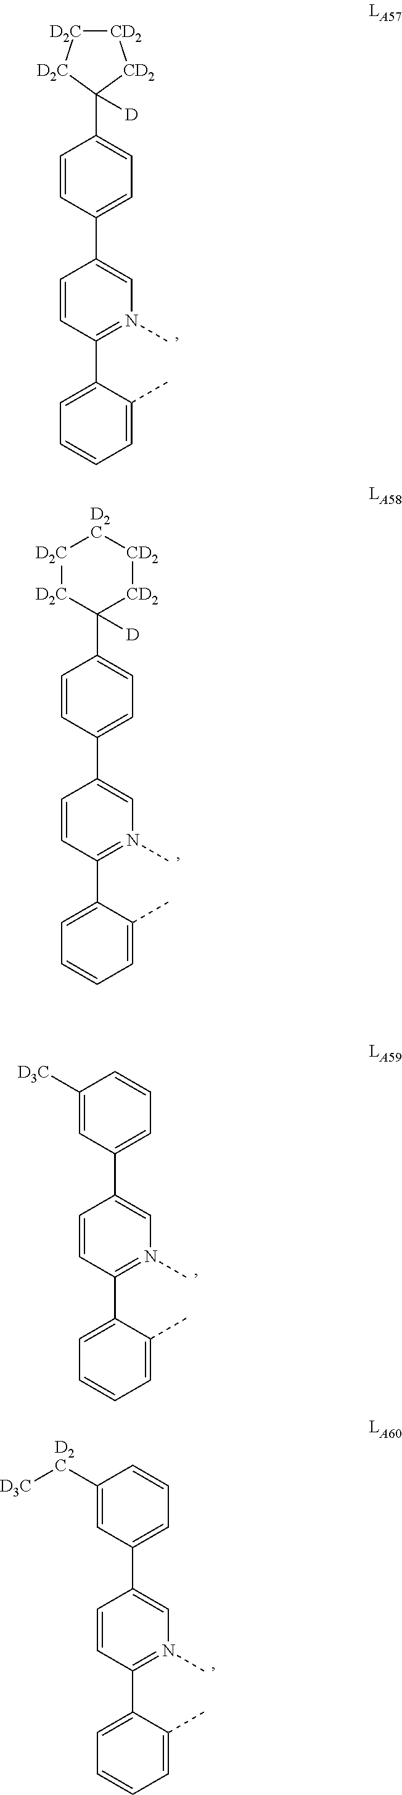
C1=CC(C2=CC=CC=C2C)=N(C)C=C1C1=CC=C(C2([D])[CD2][CD2][D2C][D2C]2)C=C1.C1=CC(C2=CC=CC=C2C)=N(C)C=C1C1=CC=C(C2([D])[CD2][CD2][D2C][D2C][D2C]2)C=C1.C1=CC(C2=CC=CC=C2C)=N(C)C=C1C1=CC=CC([D3C])=C1.C1=CC(C2=CC=CC=C2C)=N(C)C=C1C1=CC=CC([D2C][D3C])=C1
